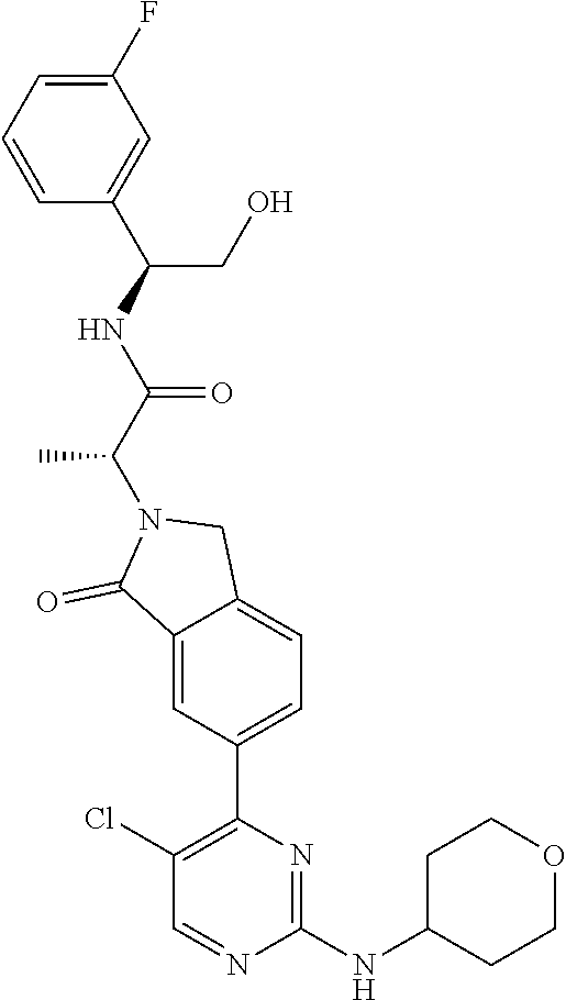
C1(F)=CC=CC(C(NC(C(N2C(=O)C3=CC(C4=C(Cl)C=NC(NC5CCOCC5)=N4)=CC=C3C2)C)=O)CO)=C1
